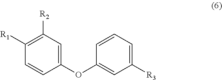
C1([R1])=C([R2])C=C(OC2=CC([R3])=CC=C2)C=C1
